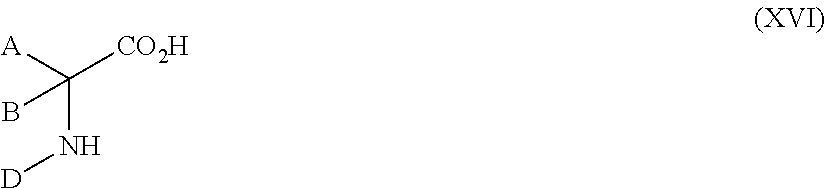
N([D])C([A])([CO2H])B
